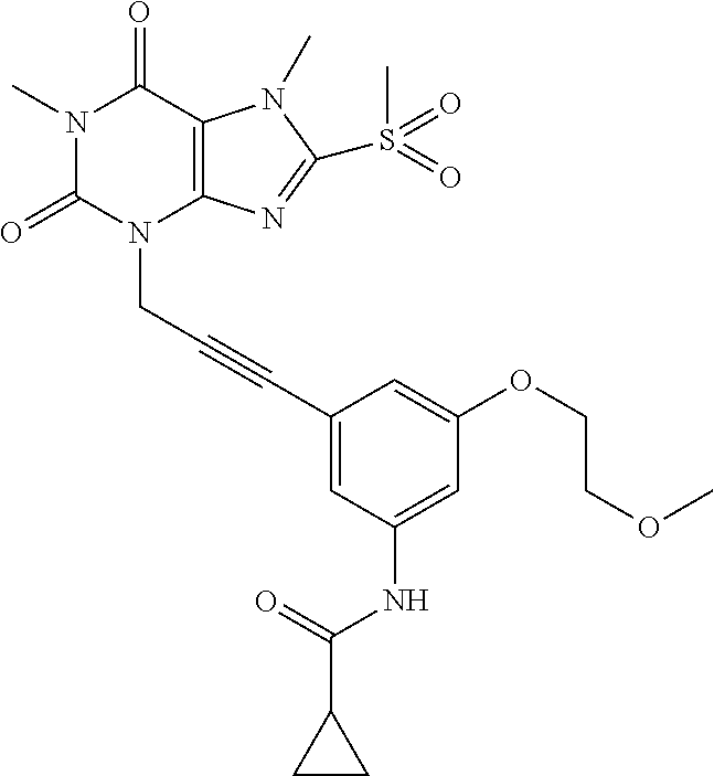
N1(C)C(=O)N(CC#CC2=CC(NC(=O)C3CC3)=CC(OCCOC)=C2)C2=C(C1=O)N(C)C(S(C)(=O)=O)=N2
